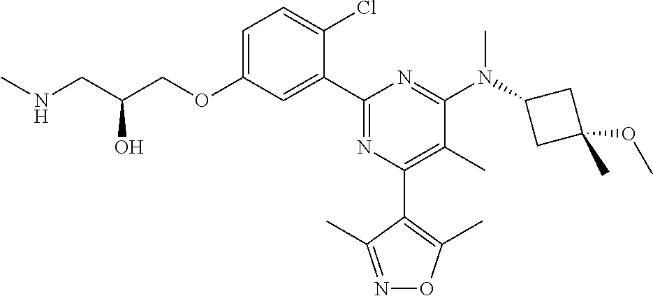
C1=C(OCC(CNC)O)C=C(C2=NC(C3=C(C)ON=C3C)=C(C)C(N(C3CC(OC)(C)C3)C)=N2)C(Cl)=C1
